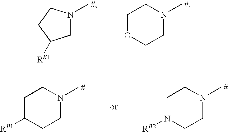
C1N(C)CCC1[RB1].C1N(C)CCOC1.C1N(C)CCC([RB1])C1.C1N(C)CCN([RB2])C1
